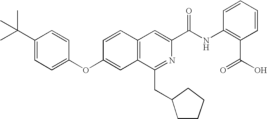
C1=CC2=C(C=C1OC1=CC=C(C(C)(C)C)C=C1)C(CC1CCCC1)=NC(C(NC1=C(C(O)=O)C=CC=C1)=O)=C2
